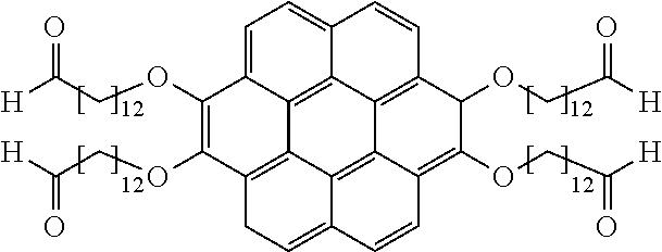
C1(OCC([H])=O)=C(OCC([H])=O)C2=C3C4=C5C6=C(C(OCC([H])=O)C(OCC([H])=O)=C7C6=C3C(=CC2)C=C7)C=CC5=CC=C14
